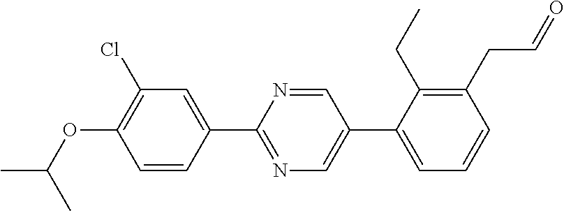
C1(C2=NC=C(C3=CC=CC(CC=O)=C3CC)C=N2)=CC(Cl)=C(OC(C)C)C=C1
